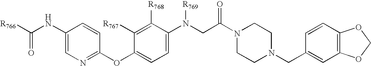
C1(NC([R766])=O)=CN=C(OC2=CC=C(N(CC(N3CCN(CC4=CC5=C(C=C4)OCO5)CC3)=O)[R769])C([R768])=C2[R767])C=C1
